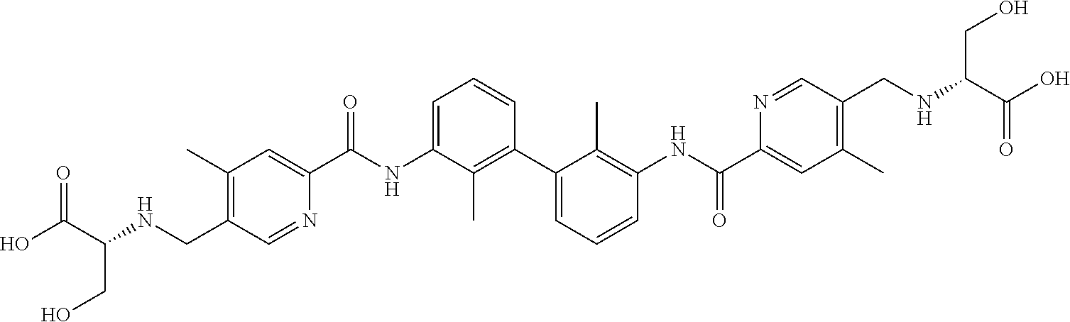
C1(C)=C(CNC(C(O)=O)CO)C=NC(C(NC2=CC=CC(C3=CC=CC(NC(C4=CC(C)=C(CNC(C(O)=O)CO)C=N4)=O)=C3C)=C2C)=O)=C1
